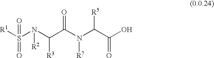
[R1]S(N(C(C(N(C(C(O)=O)[R5])[R7])=O)[R3])[R2])(=O)=O
